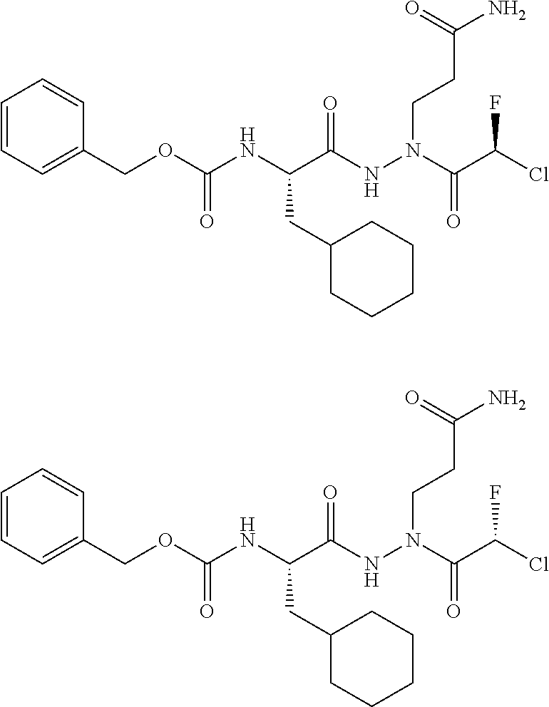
C(C(NN(CCC(N)=O)C(C(Cl)F)=O)=O)(NC(OCC1=CC=CC=C1)=O)CC1CCCCC1.C(C(NN(CCC(N)=O)C(C(Cl)F)=O)=O)(NC(OCC1=CC=CC=C1)=O)CC1CCCCC1
